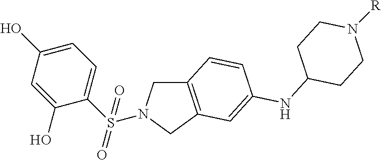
C1C2=C(CN1S(C1=CC=C(O)C=C1O)(=O)=O)C=C(NC1CCN([R])CC1)C=C2
